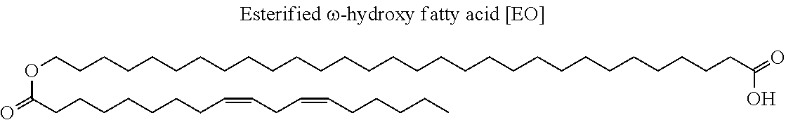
O=C(CCCCCCCCCCCCCCCCCCCCCCCCCCCCCOC(=O)CCCCCCCC=CCC=CCCCCC)O
